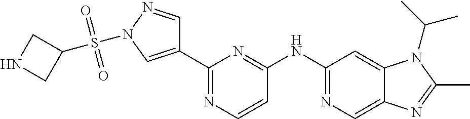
C1(C2=CN(S(C3CNC3)(=O)=O)N=C2)=NC=CC(NC2=NC=C3C(=C2)N(C(C)C)C(C)=N3)=N1
